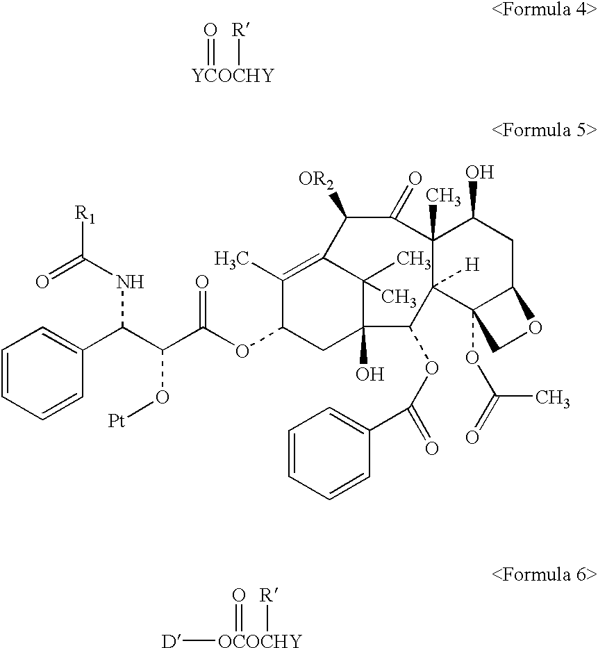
O=[YCOCHY][R].O=C(NC(C(O[Pt])C(OC1CC2(O)C(OC(C3=CC=CC=C3)=O)C3([H])C4(OC(=O)C)C(CC(O)C3(C)C(=O)C([OR2])C(=C1C)C2(C)C)OC4)=O)C1=CC=CC=C1)[R1].[D][OCOCHY](=O)[R]
